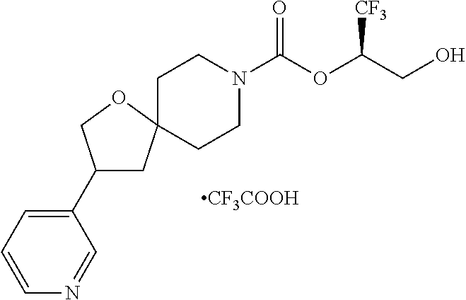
[CF3COOH].C1CN(C(OC(CO)[CF3])=O)CCC12CC(C1=CC=CN=C1)CO2
